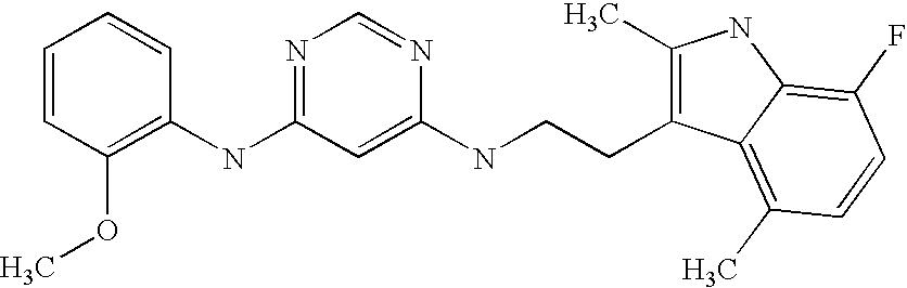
C1=CC(OC)=C(NC2=NC=NC(NCCC3=C(C)NC4=C(F)C=CC(C)=C34)=C2)C=C1
